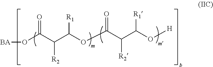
O(C(C(C(OC(C(C(O[H])[R1])[R2])=O)[R1])[R2])=O)[BA]
